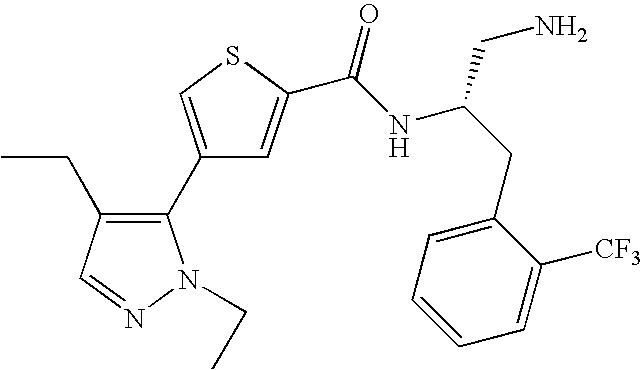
C1(C2=C(CC)C=NN2CC)=CSC(C(NC(CC2=CC=CC=C2[CF3])CN)=O)=C1
